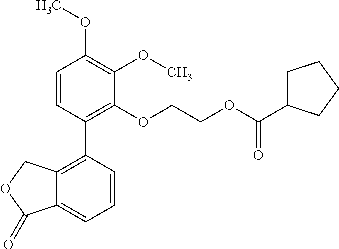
C1=CC(C2=C3C(=CC=C2)C(=O)OC3)=C(OCCOC(C2CCCC2)=O)C(OC)=C1OC
